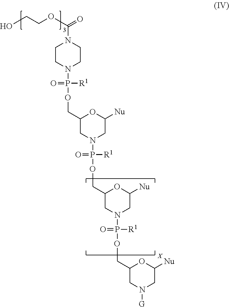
C1CN(P(OCC2CN(P(OCC3CN(P(OCC4CN([G])CC([Nu])O4)([R1])=O)CC([Nu])O3)([R1])=O)CC([Nu])O2)([R1])=O)CCN1C(=O)OCCO
